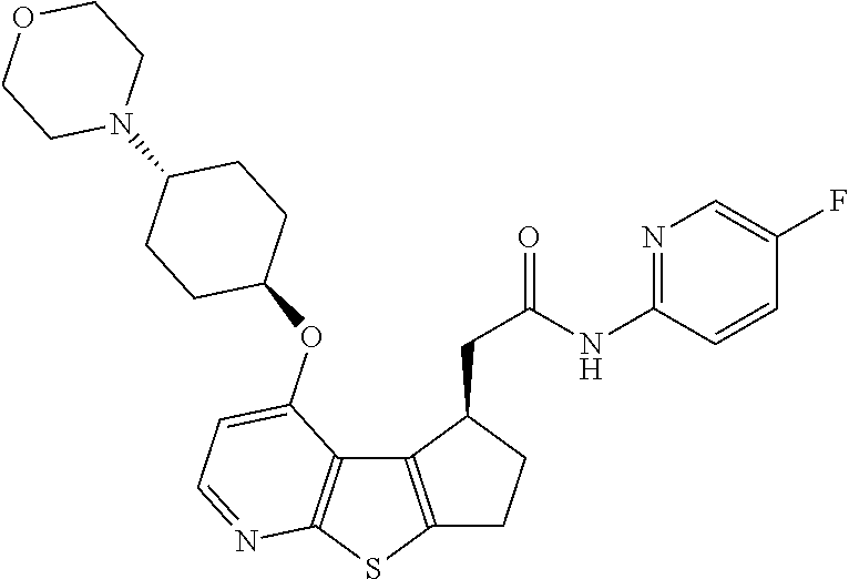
C12=C(SC3=C1C(OC1CCC(N4CCOCC4)CC1)=CC=N3)CCC2CC(=O)NC1=NC=C(F)C=C1
